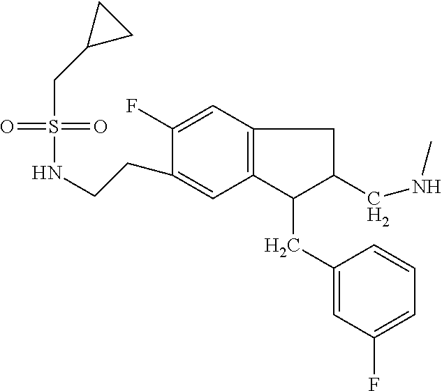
S(=O)(=O)(CC1CC1)NCCC1=CC2=C(C=C1F)CC(CNC)C2CC1=CC(F)=CC=C1
